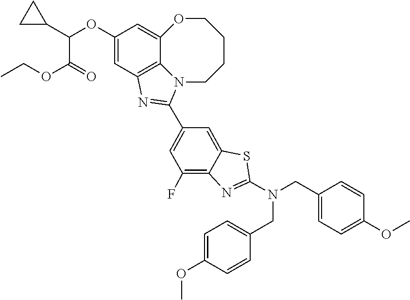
C12=C3C=C(OC(C4CC4)C(OCC)=O)C=C1OCCCCN2C(C1=CC(F)=C2C(=C1)SC(N(CC1=CC=C(OC)C=C1)CC1=CC=C(OC)C=C1)=N2)=N3
